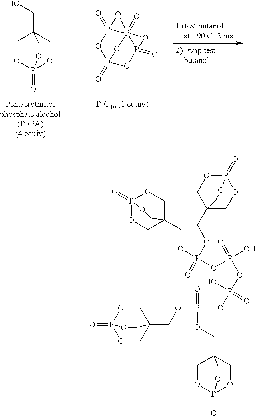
C1OP2(=O)OCC1(CO)CO2.P1234(=O)P(=O)(OP(=O)(OP1(=O)O2)O3)O4.P12(=O)OCC(COP(OP(O)(=O)OP(OP(OCC34COP(=O)(OC3)OC4)(=O)OCC34COP(=O)(OC3)OC4)(=O)O)(OCC34COP(=O)(OC3)OC4)=O)(CO1)CO2
